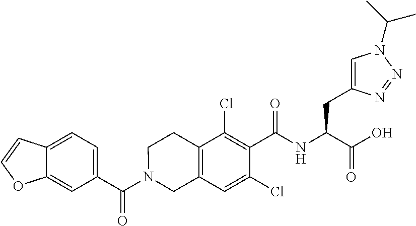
C1=C2C(=CC(C(N3CC4=C(CC3)C(Cl)=C(C(NC(C(O)=O)CC3=CN(C(C)C)N=N3)=O)C(Cl)=C4)=O)=C1)OC=C2
